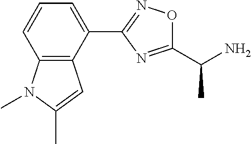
C1=CC2=C(C(C3=NOC(C(N)C)=N3)=C1)C=C(C)N2C
